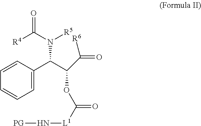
O=C([R4])N(C(C(C([R6])=O)OC([L1]N[PG])=O)C1=CC=CC=C1)[R5]
